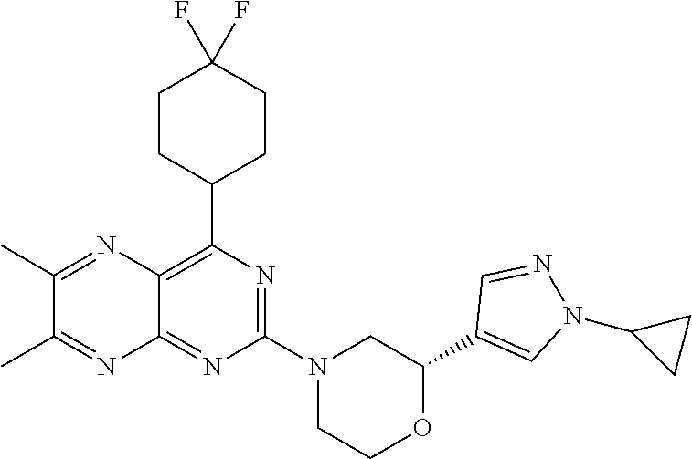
C12=C(C3CCC(F)(F)CC3)N=C(N3CCOC(C4=CN(C5CC5)N=C4)C3)N=C1N=C(C)C(C)=N2
